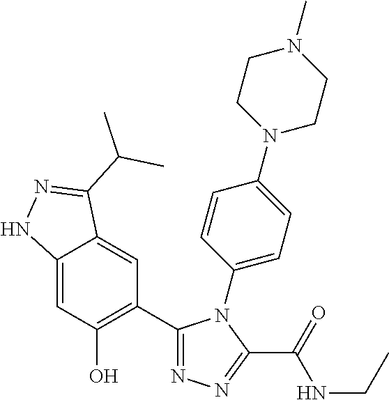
C12=CC(O)=C(C3=NN=C(C(=O)NCC)N3C3=CC=C(N4CCN(C)CC4)C=C3)C=C1C(C(C)C)=NN2
